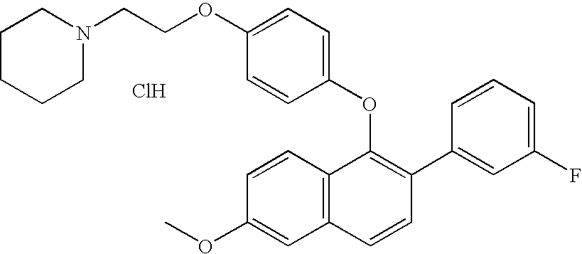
O(C1=C(C2=CC(F)=CC=C2)C=CC2=C1C=CC(OC)=C2)C1=CC=C(OCCN2CCCCC2)C=C1.Cl
